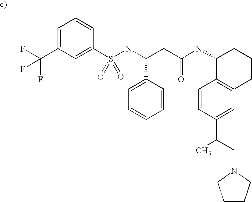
C1=C(C(F)(F)F)C=C(S(NC(CC(NC2C3=C(CCC2)C=C(C(CN2CCCC2)C)C=C3)=O)C2=CC=CC=C2)(=O)=O)C=C1
